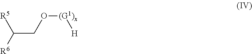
C(O[(G1)x][H])C([R5])[R6]
